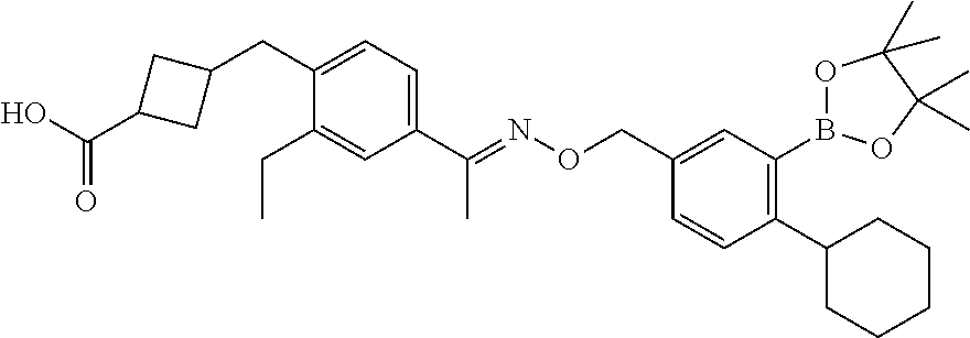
C1(CC2CC(C(O)=O)C2)=CC=C(C(=NOCC2=CC(B3OC(C)(C)C(C)(C)O3)=C(C3CCCCC3)C=C2)C)C=C1CC
